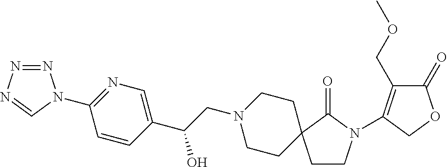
N1=NN=CN1C1=NC=C(C(CN2CCC3(CC2)CCN(C2=C(COC)C(=O)OC2)C3=O)O)C=C1
